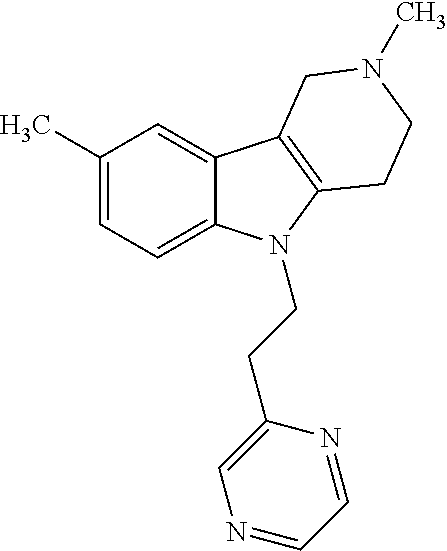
C1(C)=CC=C2C(=C1)C1=C(N2CCC2=CN=CC=N2)CCN(C)C1
